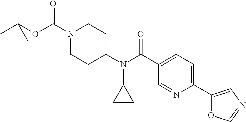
CC(C)(OC(=O)N1CCC(N(C2CC2)C(=O)C2=CC=C(C3=CN=CO3)N=C2)CC1)C
